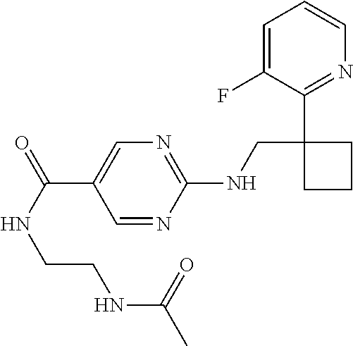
C1(NCC2(C3=NC=CC=C3F)CCC2)=NC=C(C(=O)NCCNC(=O)C)C=N1
